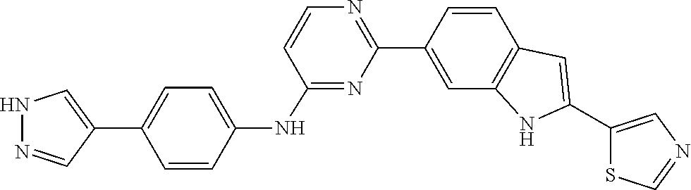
C1(C2=NC=CC(NC3=CC=C(C4=CNN=C4)C=C3)=N2)=CC2=C(C=C1)C=C(C1=CN=CS1)N2
